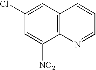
C1(Cl)=CC2=C(C([NO2])=C1)N=CC=C2
